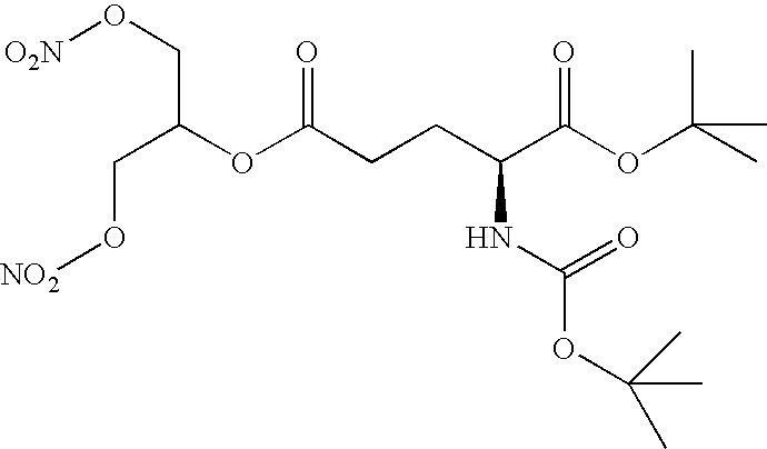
C(C(OC(CCC(NC(OC(C)(C)C)=O)C(OC(C)(C)C)=O)=O)CO[NO2])O[O2N]
